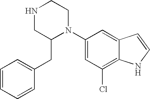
C1=CC=CC(CC2N(C3=CC(Cl)=C4C(=C3)C=CN4)CCNC2)=C1
